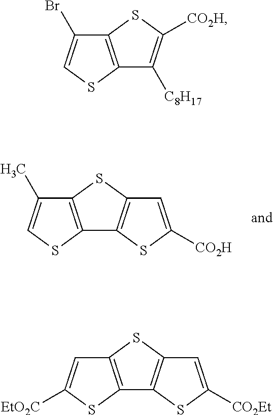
C12=C(SC=C1C)C1=C(S2)C=C([CO2H])S1.C12=C(SC=C1Br)C([C8H17])=C([CO2H])S2.C12=C(SC([EtO2C])=C1)C1=C(S2)C=C([CO2Et])S1
